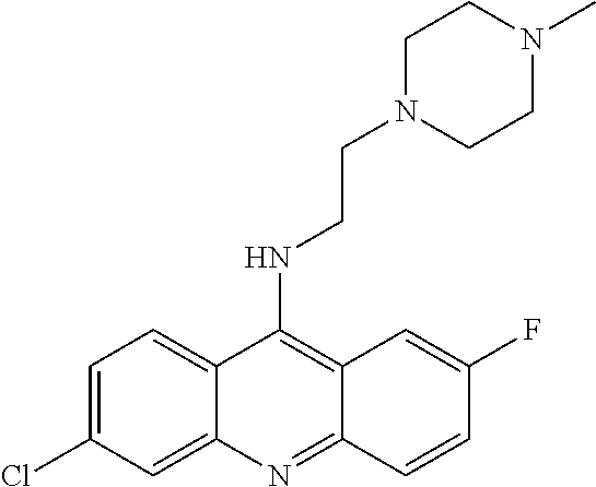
C1=C(Cl)C=C2C(=C1)C(NCCN1CCN(C)CC1)=C1C(=N2)C=CC(F)=C1
